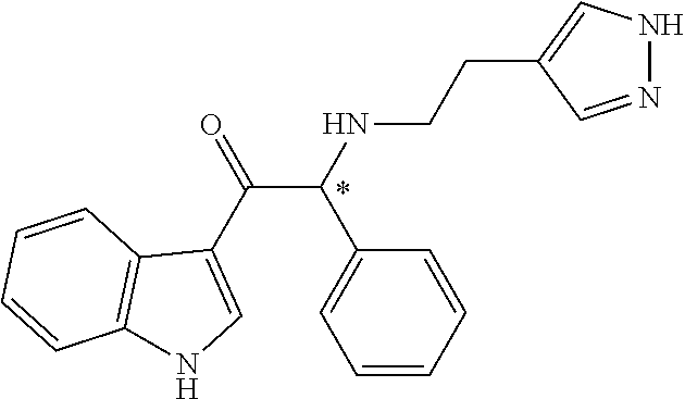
C1(CCNC(C(C2=CNC3=C2C=CC=C3)=O)C2=CC=CC=C2)=CNN=C1
